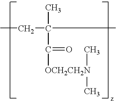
CCC(C)(C(=O)[OCH2CH2N](C)C)C
